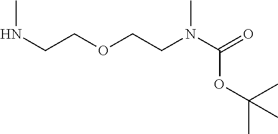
C(COCCN(C(=O)OC(C)(C)C)C)NC
